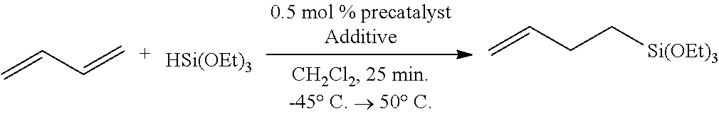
C=CC=C.[HSi(OEt)3].C=CCC[Si(OEt)3]
